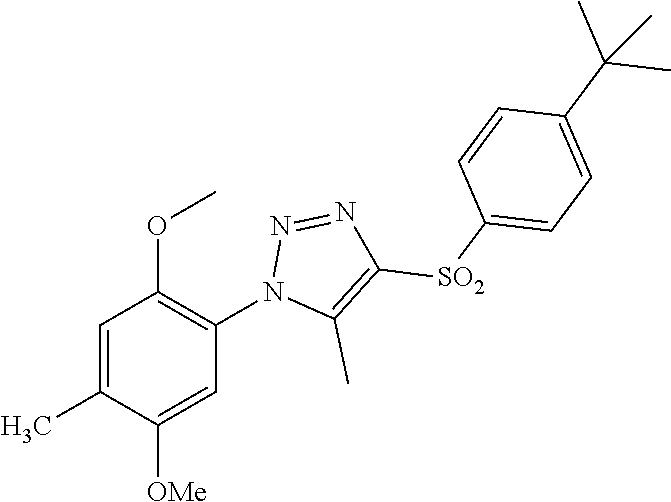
C1=C(C)C([OMe])=CC(N2C(C)=C([SO2]C3=CC=C(C(C)(C)C)C=C3)N=N2)=C1OC
